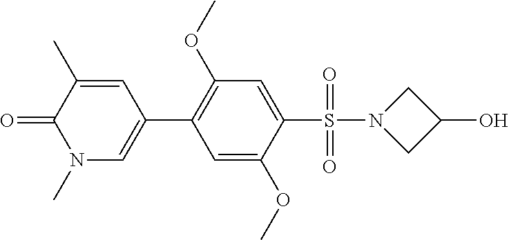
C1(C)=CC(C2=C(OC)C=C(S(N3CC(O)C3)(=O)=O)C(OC)=C2)=CN(C)C1=O
